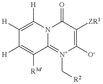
C1([H])=C([H])N2C(=[N+](C[R2])C([O-])=C([ZR1])C2=O)C([R3d])=C1[H]
